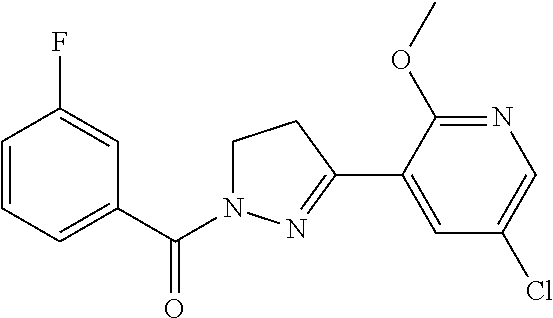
C1=CC=C(C(N2CCC(C3=CC(Cl)=CN=C3OC)=N2)=O)C=C1F
